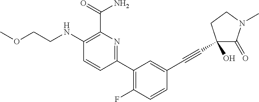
C1(NCCOC)=C(C(=O)N)N=C(C2=C(F)C=CC(C#CC3(O)C(=O)N(C)CC3)=C2)C=C1
